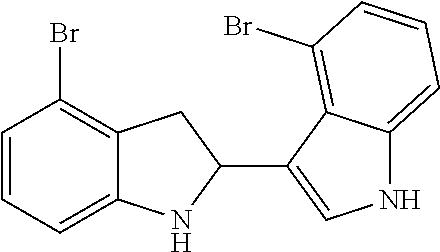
C1=CC=C2C(=C1Br)CC(C1=CNC3=CC=CC(Br)=C13)N2
